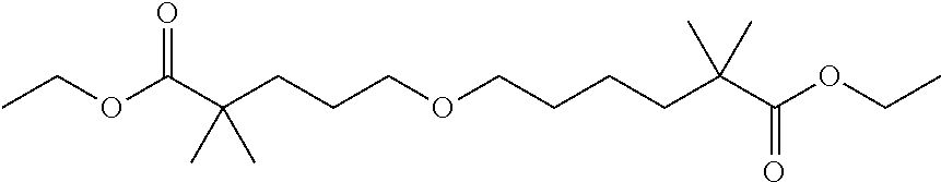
O(C(C(CCCOCCCCC(C(OCC)=O)(C)C)(C)C)=O)CC
